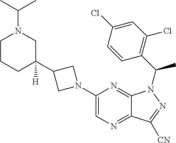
C1CCC(C2CN(C3=CN=C4C(=N3)N(C(C3=C(Cl)C=C(Cl)C=C3)C)N=C4[CN])C2)([H])CN1C(C)C
